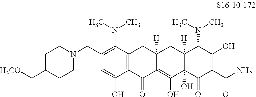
C1(CN2CCC(C[H3CO])CC2)=C(N(C)C)C2=C(C(O)=C1)C(=O)C1=C(O)C3(O)C([H])(CC1([H])C2)C(N(C)C)C(O)=C(C(N)=O)C3=O
